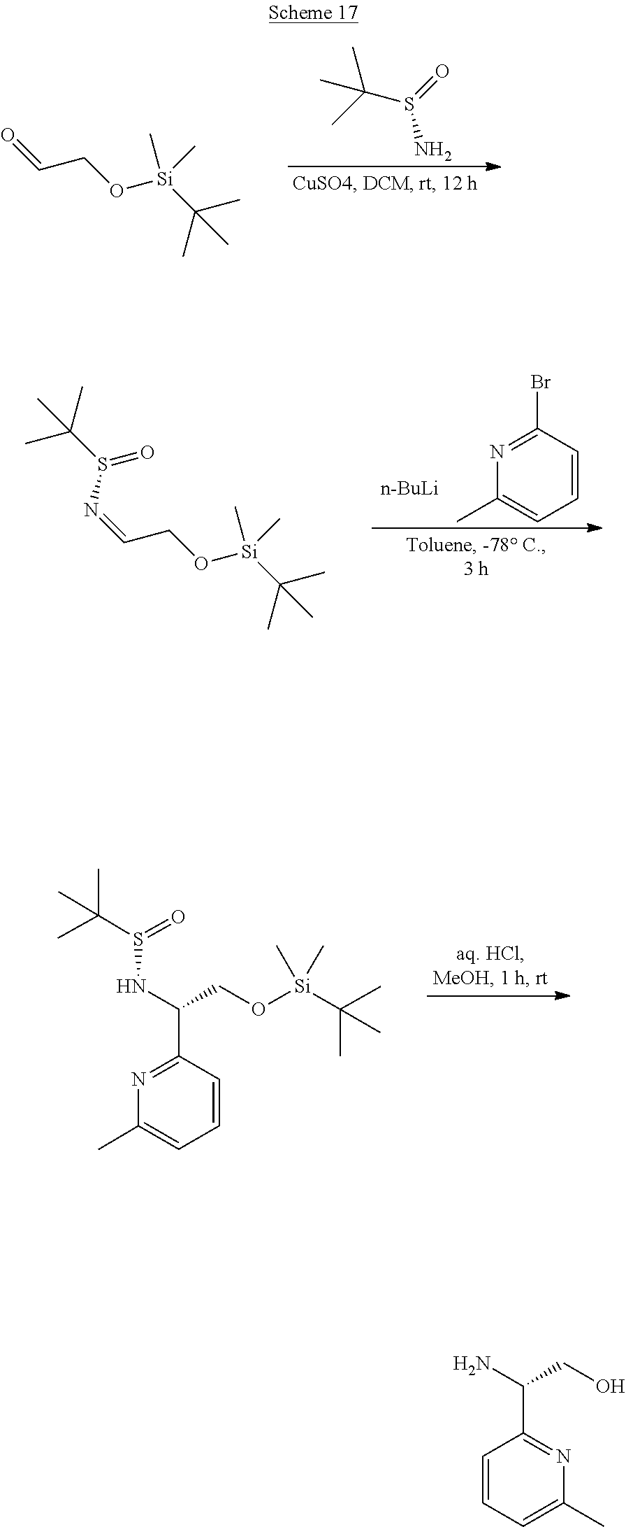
O=CCO[Si](C)(C)C(C)(C)C.C(S(=O)N)(C)(C)C.N1=C(Br)C=CC=C1C.[n-BuLi].CC(C)(S(N=CCO[Si](C)(C)C(C)(C)C)=O)C.S(=O)(C(C)(C)C)NC(CO[Si](C)(C)C(C)(C)C)C1=NC(C)=CC=C1.NC(CO)C1=NC(C)=CC=C1
